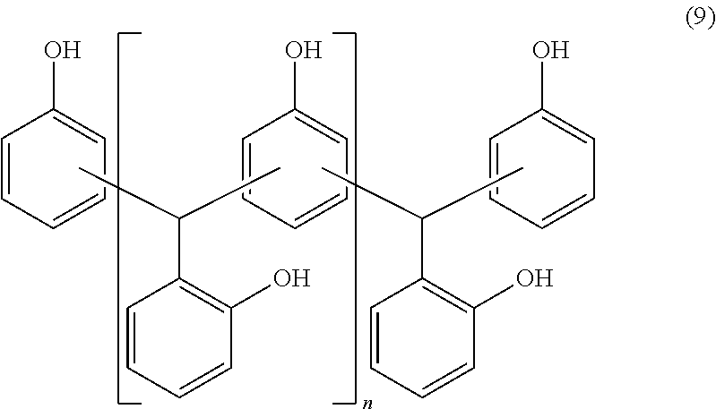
C1=CC=CC=C1O.C1=CC=CC(O)=C1C(C)C.C1=CC=CC=C1O.C1=CC=CC(O)=C1C(C)C.C1=CC=CC=C1O
